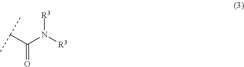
C(C(N([R3])[R3])=O)(C)C
